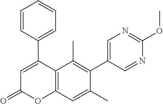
C1(C2=CC(=O)OC3=C2C(C)=C(C2=CN=C(OC)N=C2)C(C)=C3)=CC=CC=C1
